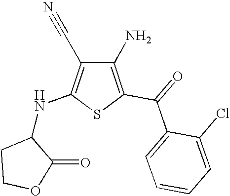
C1(N)=C(C(=O)C2=CC=CC=C2Cl)SC(NC2CCOC2=O)=C1C#N
